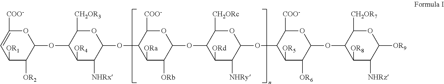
C1([COO-])=CC([OR1])C([OR2])C(OC2C([OR4])C([NHRx])C(OC3C([ORa])C([ORb])C(OC4C([ORd])C([NHRy])C(OC5C([COO-])OC(OC6C([CH2OR7])OC([OR9])C([NHRz])C6[OR8])C([OR6])C5[OR5])OC4[CH2ORc])OC3[COO-])OC2[CH2OR3])O1
